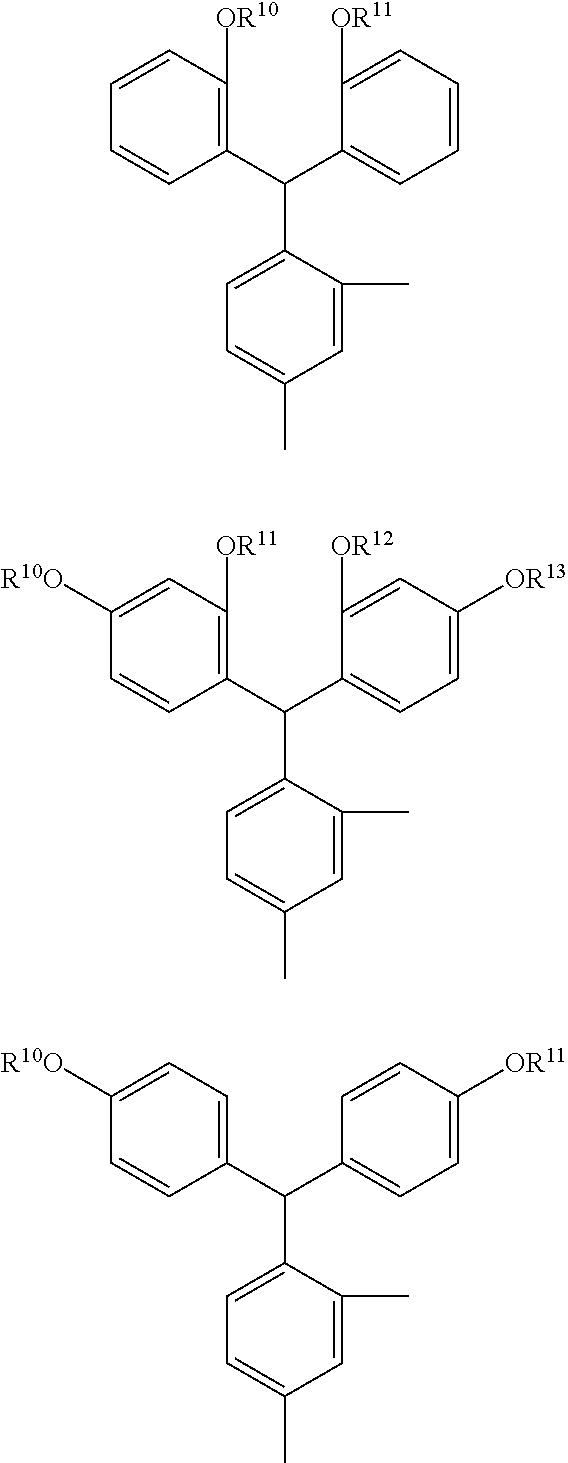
C1(C(C2=CC=C([OR13])C=C2[OR12])C2=CC=C(C)C=C2C)=C([OR11])C=C([R10O])C=C1.C1(C(C2=CC=CC=C2[OR11])C2=CC=C(C)C=C2C)=C([OR10])C=CC=C1.C1(C(C2=CC=C([OR11])C=C2)C2=CC=C(C)C=C2C)=CC=C([R10O])C=C1
